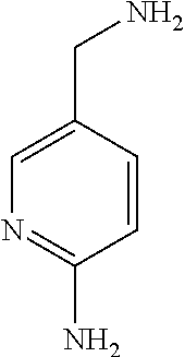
C1=C(CN)C=CC(N)=N1
